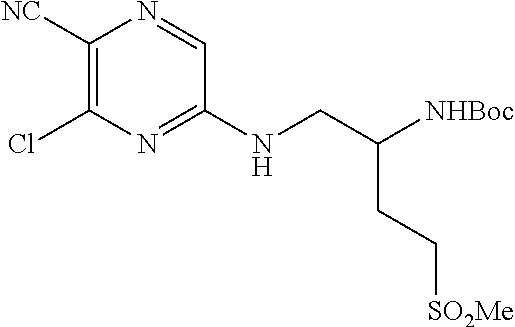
C(CNC1=NC(Cl)=C([NC])N=C1)(CC[SO2Me])[NHBoc]
